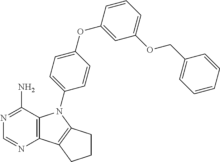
C12=C(C(N)=NC=N1)N(C1=CC=C(OC3=CC(OCC4=CC=CC=C4)=CC=C3)C=C1)C1=C2CCC1
